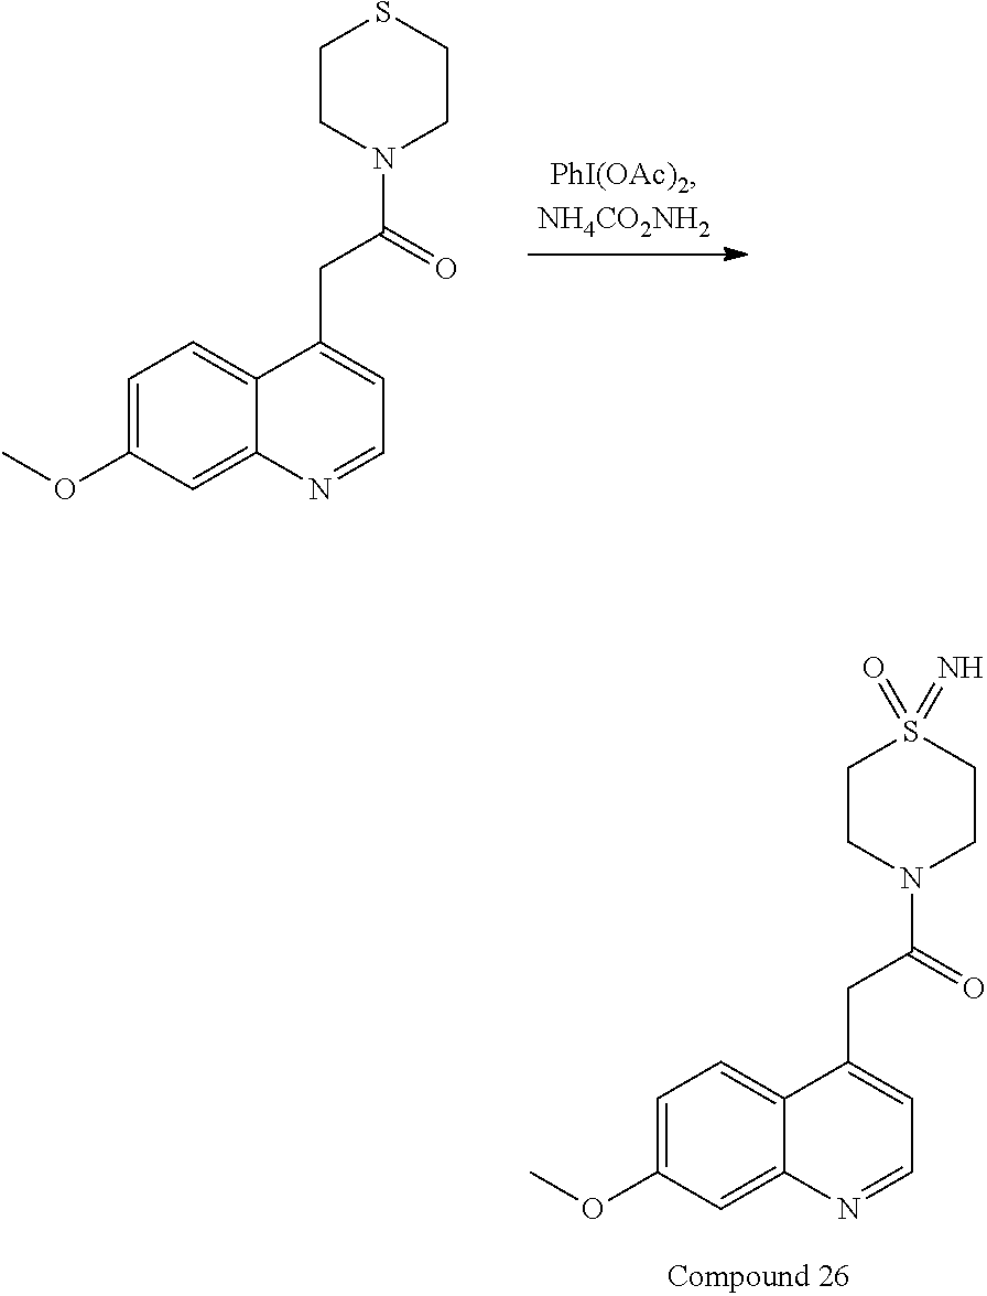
C1=C(OC)C=C2C(=C1)C(CC(N1CCSCC1)=O)=CC=N2.C1=C(OC)C=C2C(=C1)C(CC(N1CCS(=O)(=N)CC1)=O)=CC=N2
